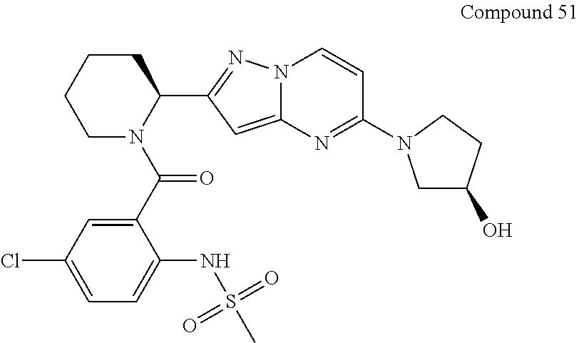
N12C(=CC(C3CCCCN3C(C3=CC(Cl)=CC=C3NS(=O)(=O)C)=O)=N1)N=C(N1CC(O)CC1)C=C2
